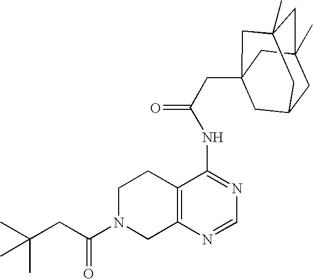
C1N(C(CC(C)(C)C)=O)CC2=C(C1)C(NC(=O)CC13CC4CC(C)(CC(C)(C1)C4)C3)=NC=N2
